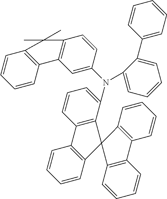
C1=CC2=C(C=C1)C1(C3=C2C=CC=C3)C2=C(C=CC=C2)C2=C1C(N(C1=CC=CC=C1C1=CC=CC=C1)C1=CC3=C(C=C1)C(C)(C)C1=C3C=CC=C1)=CC=C2
